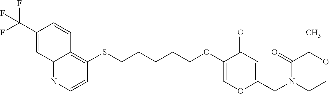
C12=NC=CC(SCCCCCOC3=COC(CN4CCOC(C)C4=O)=CC3=O)=C1C=CC(C(F)(F)F)=C2
